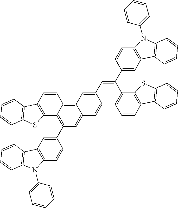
C1(C2=C3C(=C4C(=C2)C=C2C(=C4)C=C(C4=CC5=C(C=C4)N(C4=CC=CC=C4)C4=C5C=CC=C4)C4=C2C=CC2=C4SC4=C2C=CC=C4)C=CC2=C3SC3=C2C=CC=C3)=CC2=C(C=C1)N(C1=CC=CC=C1)C1=C2C=CC=C1
